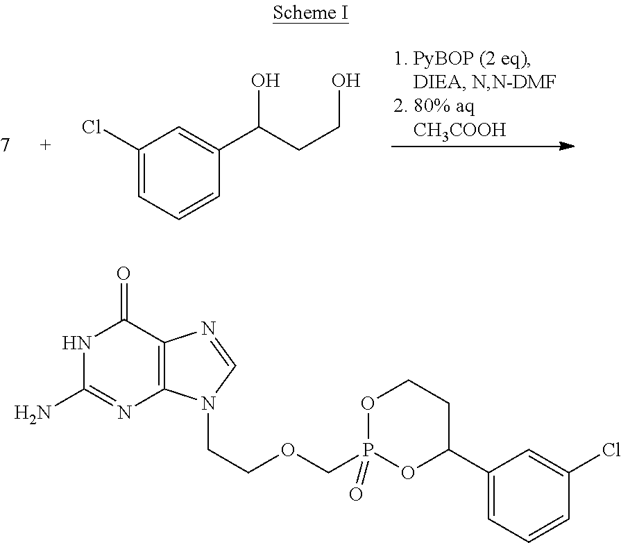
C1(Cl)=CC=CC(C(CCO)O)=C1.C1(=O)NC(N)=NC2=C1N=CN2CCOCP1(=O)OC(C2=CC=CC(Cl)=C2)CCO1
